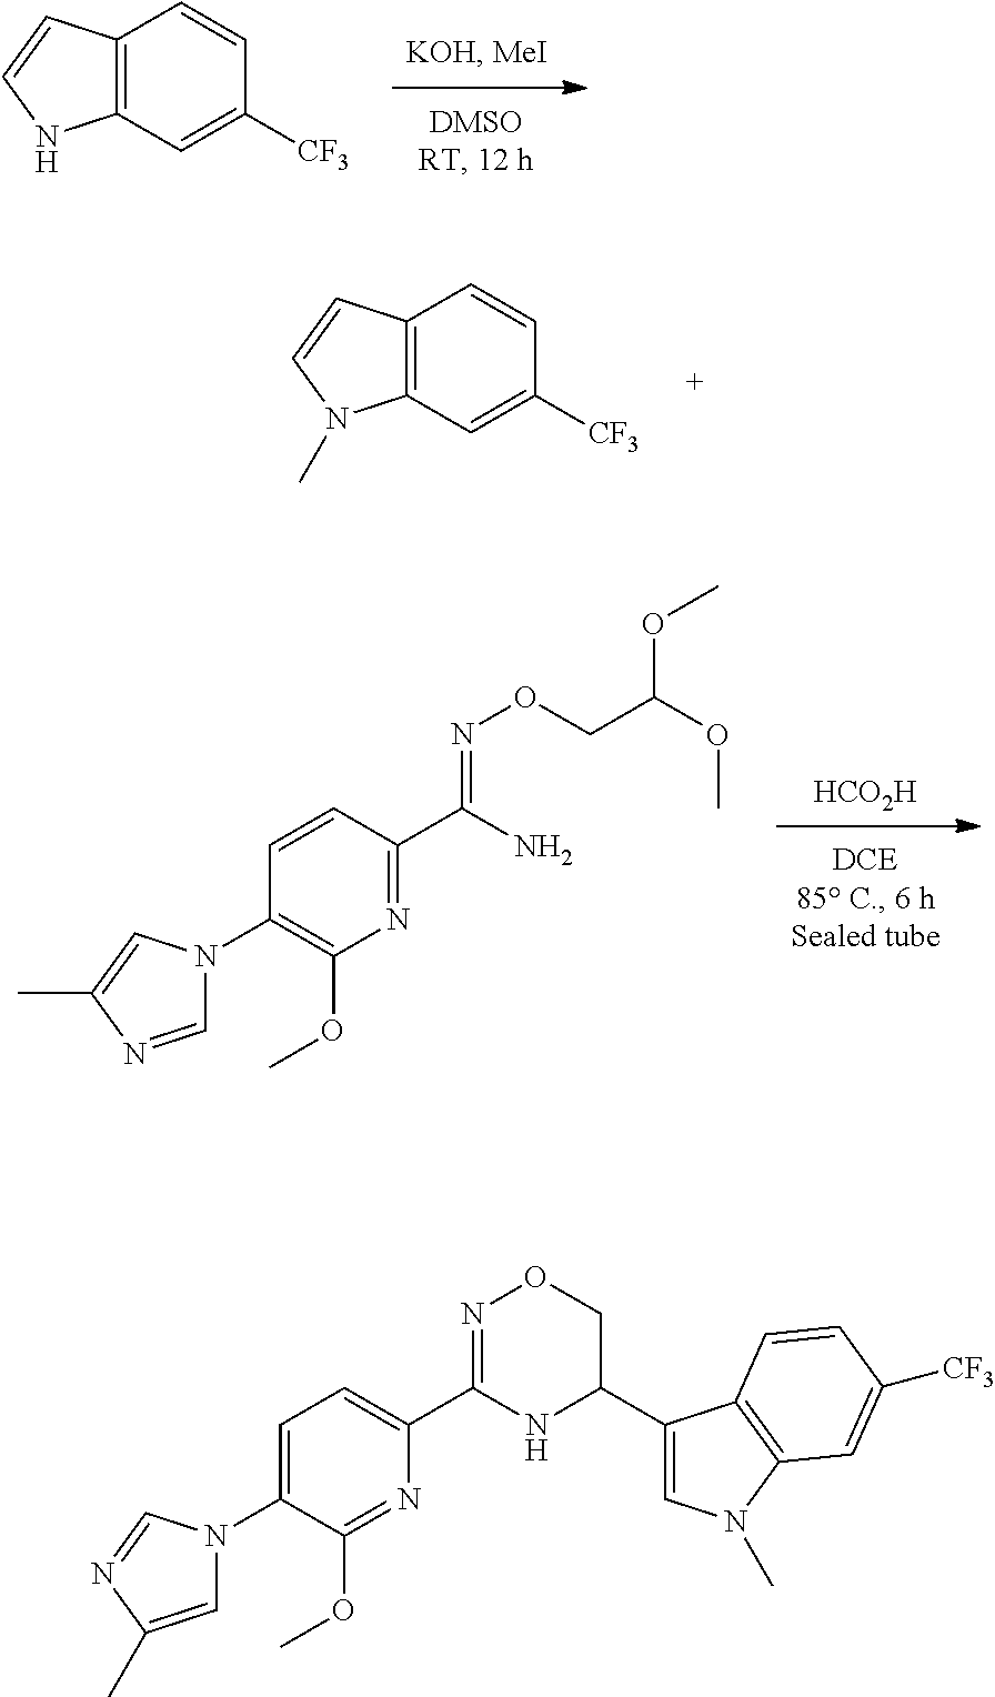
C1(N2C=C(C)N=C2)=CC=C(C2=NOCC(C3=CN(C)C4=C3C=CC([CF3])=C4)N2)N=C1OC.C12=C(C=C([CF3])C=C1)NC=C2.C12=C(C=C([CF3])C=C1)N(C)C=C2.[HCO2H].C1(N2C=NC(C)=C2)=C(OC)N=C(C(N)=NOCC(OC)OC)C=C1
